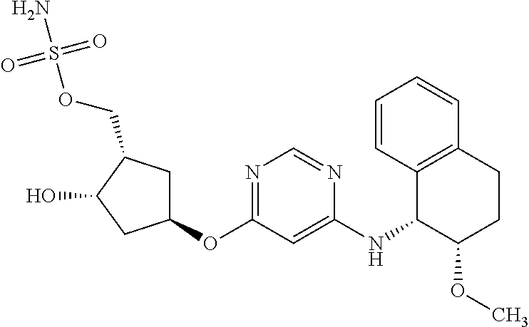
C12=C(CCC(OC)C1NC1=CC(OC3CC(COS(N)(=O)=O)C(O)C3)=NC=N1)C=CC=C2
